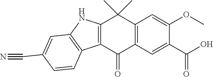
C12=C(C(=O)C3=C(C1(C)C)C=C(OC)C(C(O)=O)=C3)C1=C(N2)C=C(C#N)C=C1
